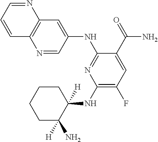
N1=CC(NC2=NC(NC3([H])CCCCC3(N)[H])=C(F)C=C2C(=O)N)=CC2=C1C=CC=N2
